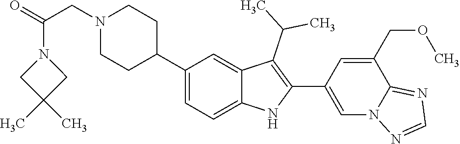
C1(C2CCN(CC(N3CC(C)(C)C3)=O)CC2)=CC=C2C(=C1)C(C(C)C)=C(C1=CN3C(=NC=N3)C(COC)=C1)N2
